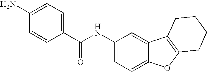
C1(NC(C2=CC=C(N)C=C2)=O)=CC=C2C(=C1)C1=C(O2)CCCC1
